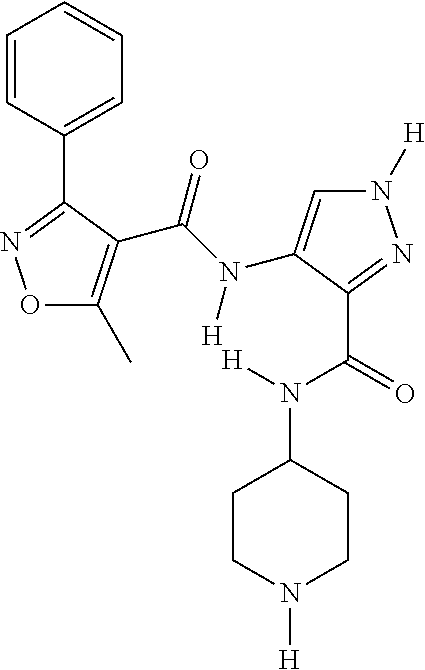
O1C(C)=C(C(N([H])C2=CN([H])N=C2C(N(C2CCN([H])CC2)[H])=O)=O)C(C2=CC=CC=C2)=N1
